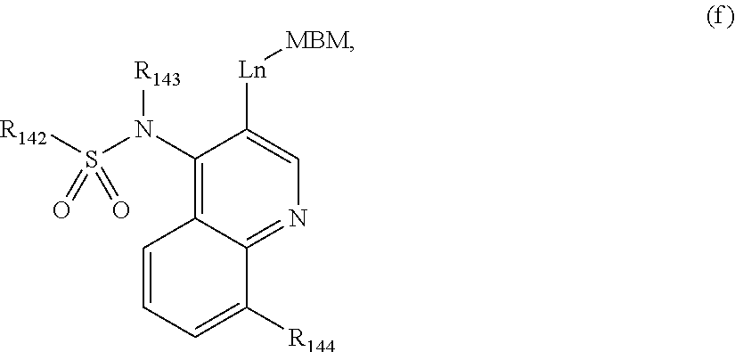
C1(N(S([R142])(=O)=O)[R143])=C2C(=NC=C1[Ln][MBM])C([R144])=CC=C2
